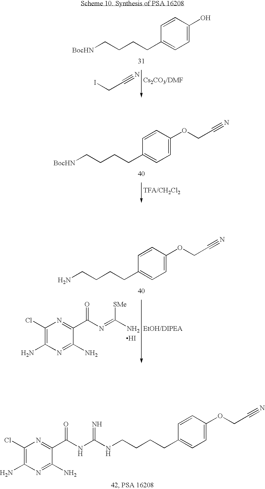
[Cs2CO3/DMF].C1=C(O)C=CC(CCCC[BocHN])=C1.ICC#N.C1=C(OCC#N)C=CC(CCCC[BocHN])=C1.C1(Cl)=C(N)N=C(N)C(C(N=C([SMe])N)=O)=N1.I.C1=C(OCC#N)C=CC(CCCCN)=C1.C1(Cl)=C(N)N=C(N)C(C(NC(NCCCCC2=CC=C(OCC#N)C=C2)=N)=O)=N1
